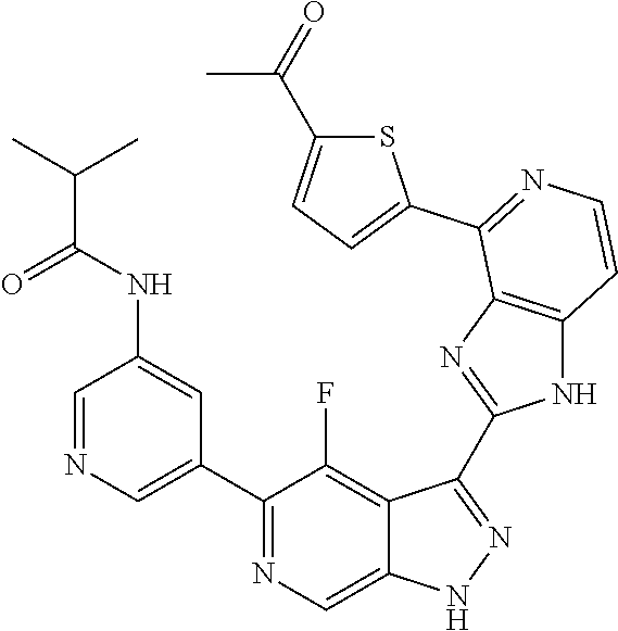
C1=NC=C(C2=NC=C3C(=C2F)C(C2=NC4=C(N2)C=CN=C4C2=CC=C(C(=O)C)S2)=NN3)C=C1NC(C(C)C)=O
